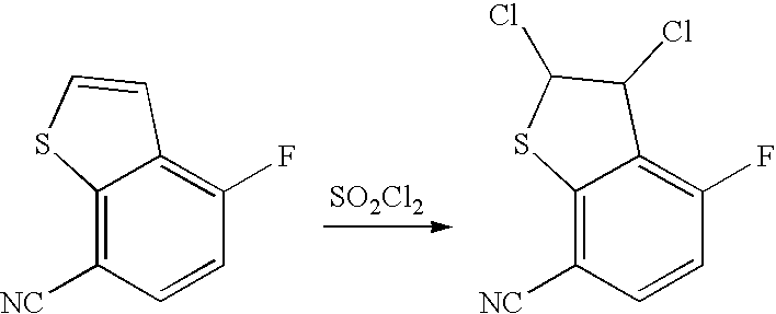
[SO2Cl2].C12=C([NC])C=CC(F)=C1C=CS2.C12=C([NC])C=CC(F)=C1C(Cl)C(Cl)S2
